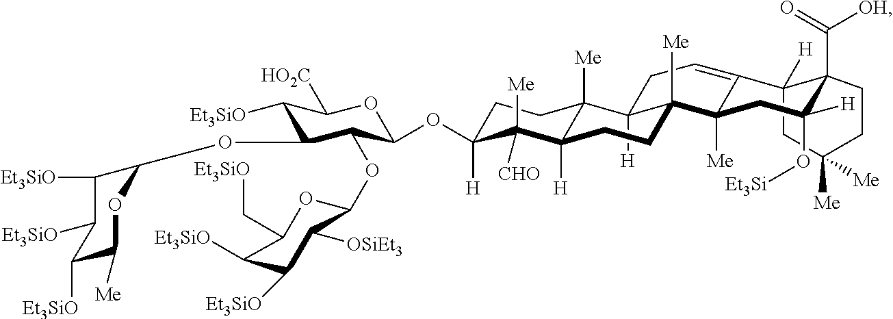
C12([H])CC([Me])([Me])CCC1(C([OH])=O)C([H])(O[Et3Si])CC1([Me])C3([Me])C([H])(C4([Me])C([H])(C([CHO])([Me])C(OC5C(OC6C([OSiEt3])C([Et3SiO])C([Et3SiO])C(C[Et3SiO])O6)C(OC6C([Et3SiO])C([Et3SiO])C([Et3SiO])C([Me])O6)C([Et3SiO])C([HO2C])O5)([H])CC4)CC3)CC=C21
